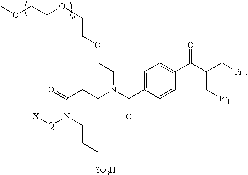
COCCOCCOCCN(C(C1=CC=C(C(C(C[Pr1])C[Pr1])=O)C=C1)=O)CCC(=O)N([Q][X])CCC[SO3H]
